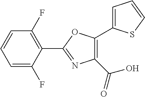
C1=C(F)C(C2=NC(C(=O)O)=C(C3=CC=CS3)O2)=C(F)C=C1
